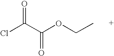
ClC(C(OCC)=O)=O
